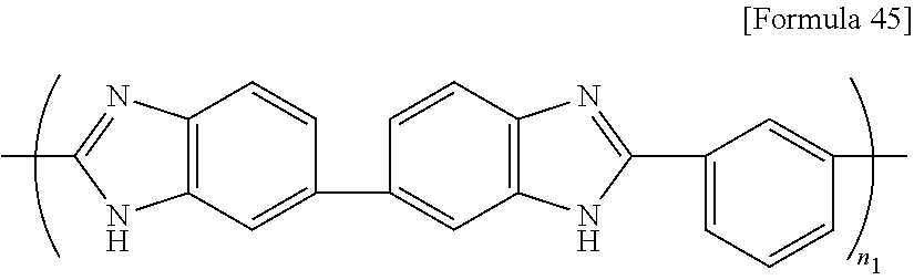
C12=C(C=C(C3=CC4=C(C=C3)N=C(C3=CC=CC(C)=C3)N4)C=C1)NC(C)=N2
